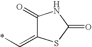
C1(=O)C(=C*)SC(=O)N1
